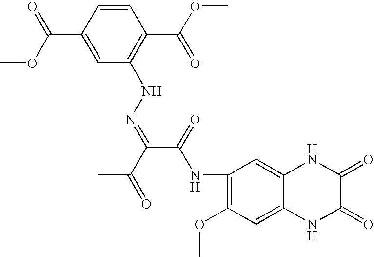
C1=CC(C(OC)=O)=CC(NN=C(C(=O)NC2=C(OC)C=C3C(=C2)NC(=O)C(=O)N3)C(=O)C)=C1C(OC)=O
